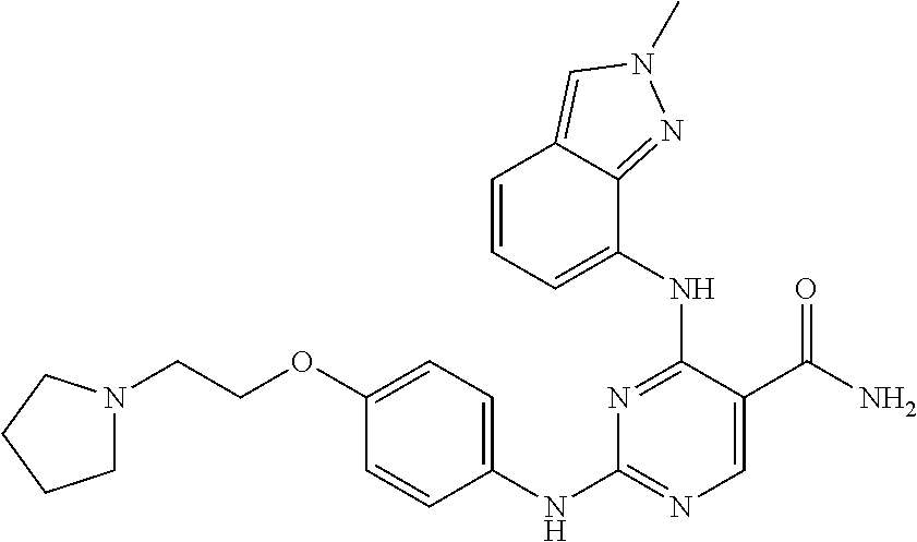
C1(NC2=CC=C(OCCN3CCCC3)C=C2)=NC=C(C(N)=O)C(NC2=CC=CC3=CN(C)N=C23)=N1
